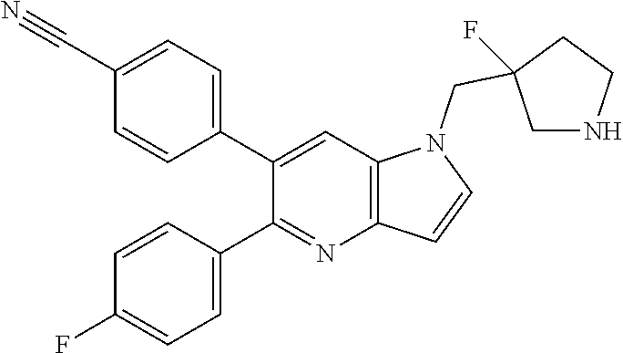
C1(C2=CC=C(C#N)C=C2)=CC2=C(N=C1C1=CC=C(F)C=C1)C=CN2CC1(F)CNCC1
